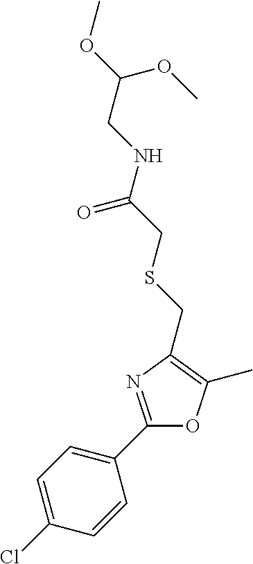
C1=C(Cl)C=CC(C2=NC(CSCC(NCC(OC)OC)=O)=C(C)O2)=C1
